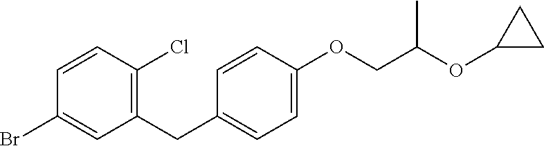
BrC1=CC(CC2=CC=C(OCC(OC3CC3)C)C=C2)=C(Cl)C=C1
